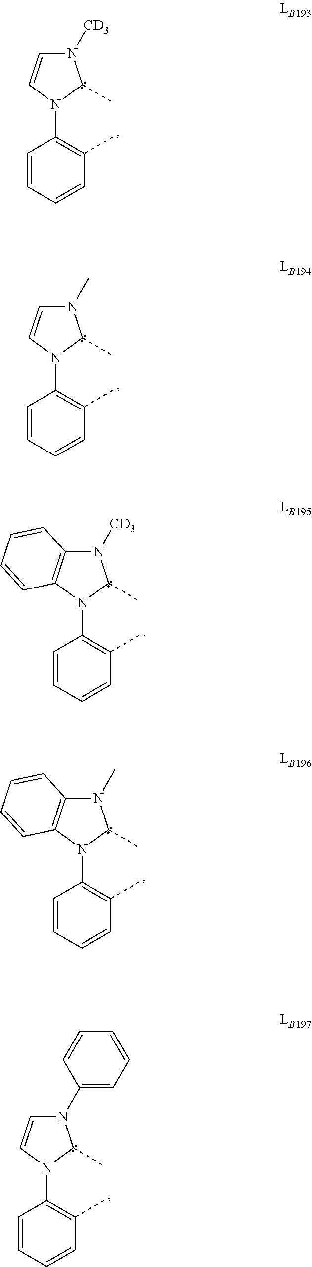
N1(C2=C(C)C=CC=C2)C(C)N([CD3])C=C1.N1(C2=C(C)C=CC=C2)C(C)N(C)C=C1.N1(C2=C(C)C=CC=C2)C(C)N([CD3])C2=C1C=CC=C2.N1(C2=C(C)C=CC=C2)C(C)N(C)C2=C1C=CC=C2.N1(C2=C(C)C=CC=C2)C(C)N(C2=CC=CC=C2)C=C1
